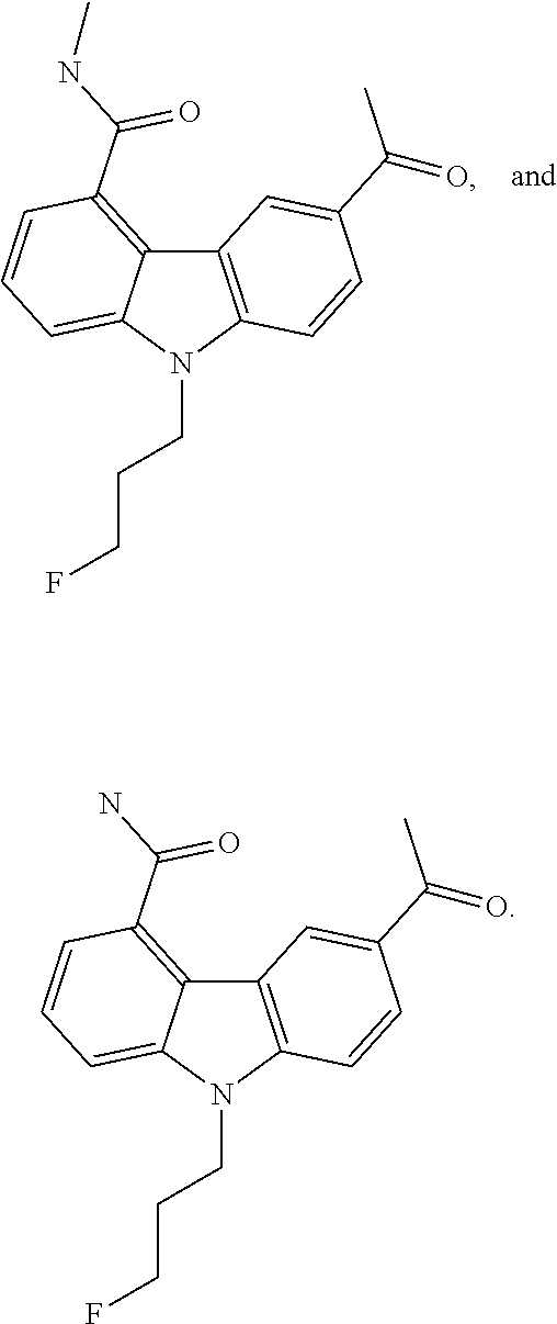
C12=C(N(CCCF)C3=CC=CC(C(=O)NC)=C13)C=CC(C(=O)C)=C2.C12=C(N(CCCF)C3=CC=CC(C(=O)N)=C13)C=CC(C(=O)C)=C2
